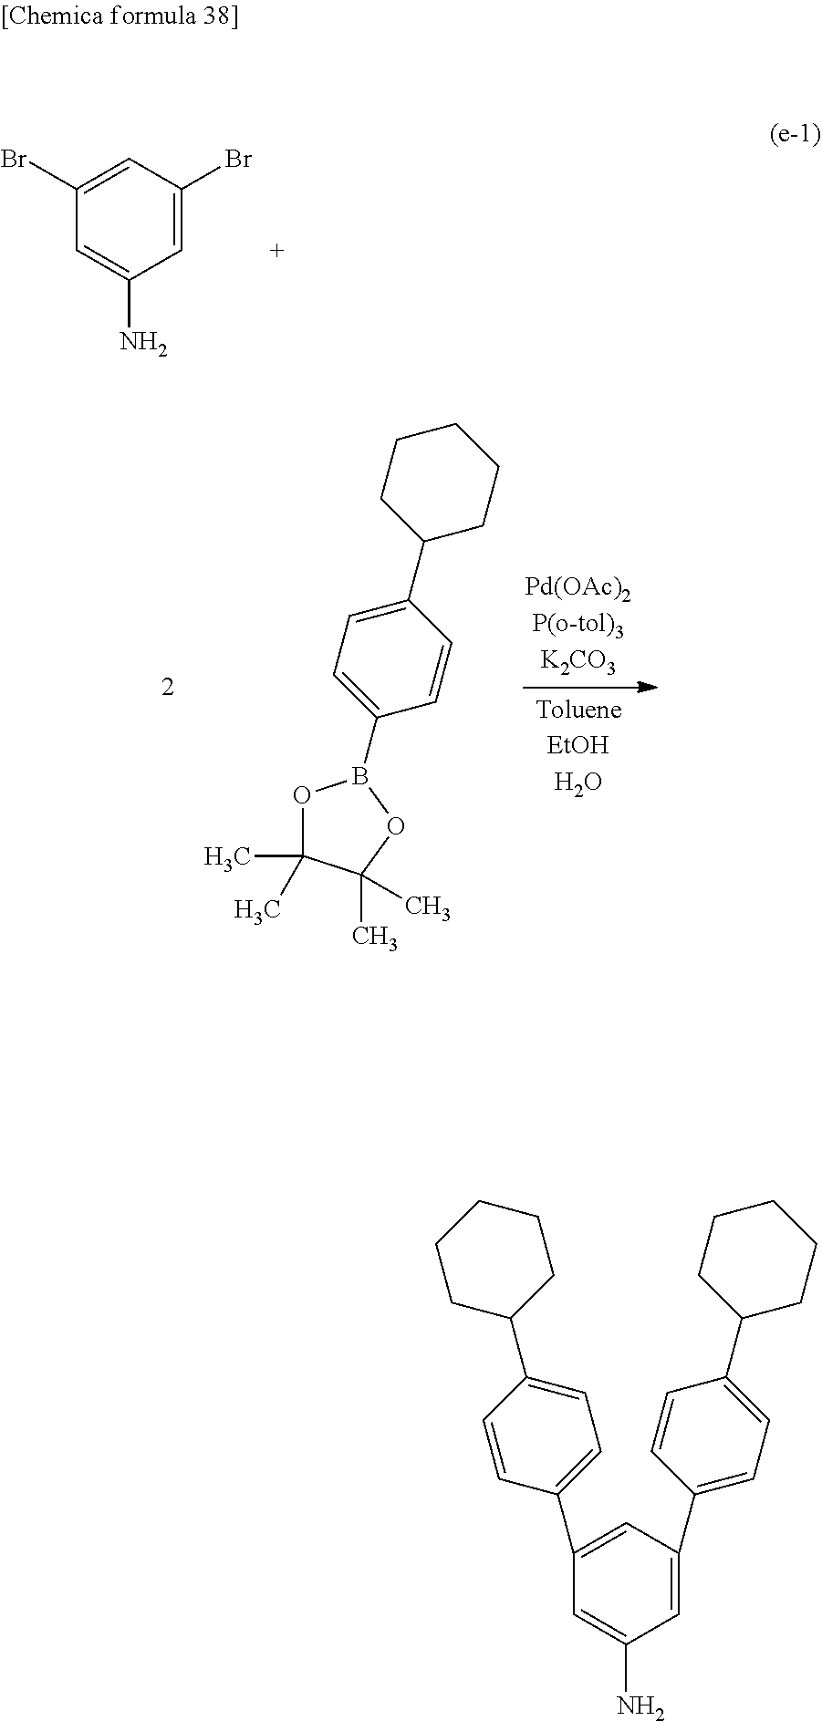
C1=C(Br)C=C(Br)C=C1N.O1C(C)(C)C(C)(C)OB1C1=CC=C(C2CCCCC2)C=C1.C1=C(C2=CC=C(C3CCCCC3)C=C2)C=C(C2=CC=C(C3CCCCC3)C=C2)C=C1N
